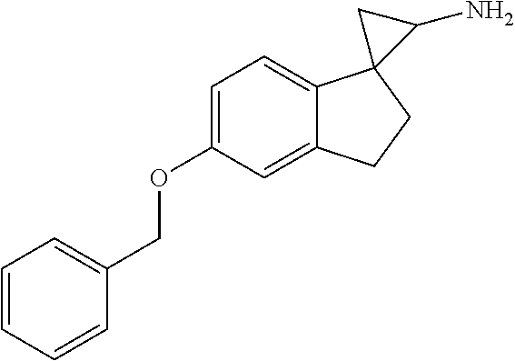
C1=CC=CC(COC2=CC=C3C(=C2)CCC32C(N)C2)=C1
